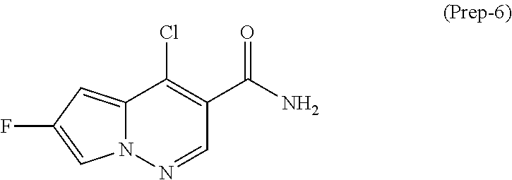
N12C(=CC(F)=C1)C(Cl)=C(C(N)=O)C=N2
